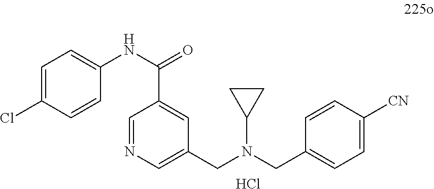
C1=C(Cl)C=CC(NC(=O)C2=CC(CN(CC3=CC=C([CN])C=C3)C3CC3)=CN=C2)=C1.Cl
